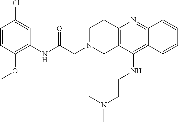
C1(NC(CN2CCC3=C(C2)C(NCCN(C)C)=C2C(=N3)C=CC=C2)=O)=C(OC)C=CC(Cl)=C1
